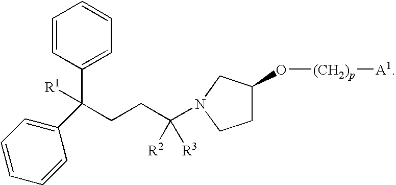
C1C(O[(CH2)p][A1])CN(C(CCC(C2=CC=CC=C2)(C2=CC=CC=C2)[R1])([R2])[R3])C1
